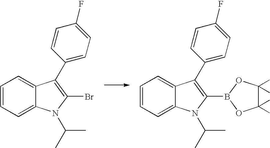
C1=CC=C2C(=C1)C(C1=CC=C(F)C=C1)=C(Br)N2C(C)C.C1=CC=C2C(=C1)C(C1=CC=C(F)C=C1)=C(B1OC(C)(C)C(C)(C)O1)N2C(C)C
